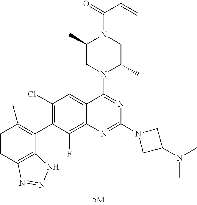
C1(C)CN(C2=NC(N3CC(N(C)C)C3)=NC3=C(F)C(C4=C(C)C=CC5=C4NN=N5)=C(Cl)C=C23)C(C)CN1C(=O)C=C
